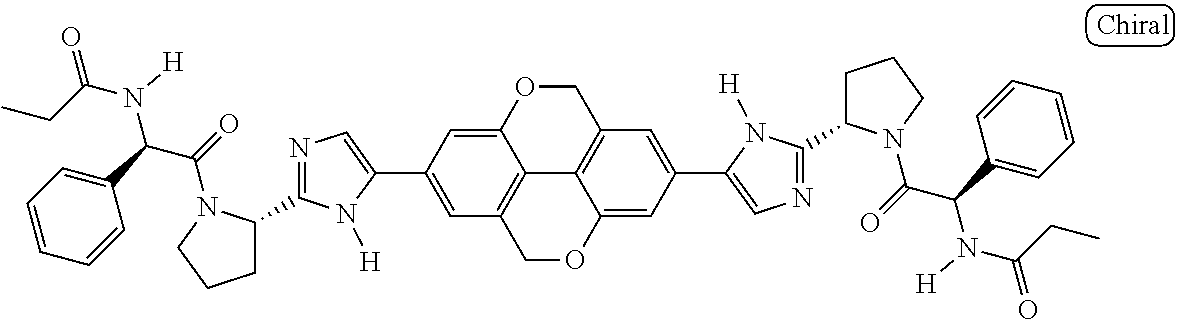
C1(C2=CC3=C4C(=C2)OCC2=C4C(=CC(C4=CN=C(C5CCCN5C(=O)C(C5=CC=CC=C5)N([H])C(CC)=O)N4[H])=C2)OC3)=CN=C(C2CCCN2C(=O)C(C2=CC=CC=C2)N([H])C(CC)=O)N1[H]
